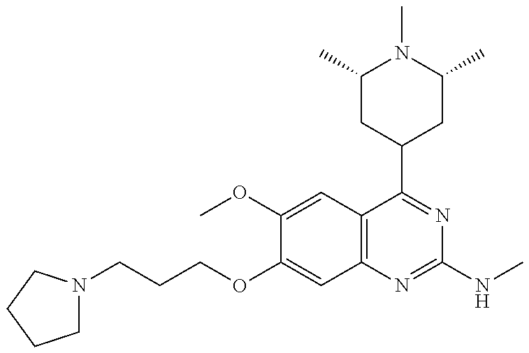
C(OC1=CC2=C(C=C1OC)C(C1CC(C)N(C)C(C)C1)=NC(NC)=N2)CCN1CCCC1
